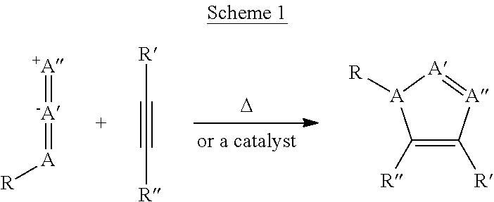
[D].[+A]=[-A]=[A][R].C(#C[R])[R].C1([R])=C([R])[A]=[A][A]1[R]
